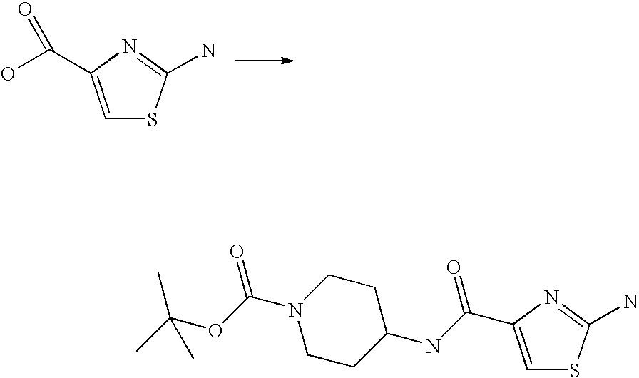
C1=C(C(O)=O)N=C(N)S1.N1(C(OC(C)(C)C)=O)CCC(NC(=O)C2=CSC(N)=N2)CC1
